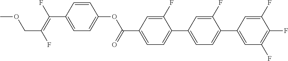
C(C1=CC=C(C2=CC=C(C3=CC(F)=C(F)C(F)=C3)C(F)=C2)C(F)=C1)(OC1=CC=C(C(=C(F)COC)F)C=C1)=O
